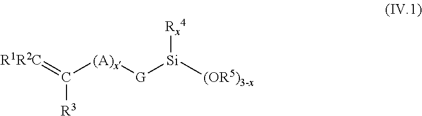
C(=[R1R2C])([(A)x][G][Si]([(OR5)3-x])[Rx4])[R3]
